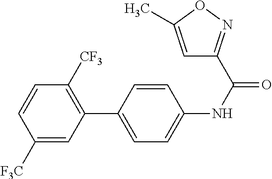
C1(C2=CC=C(NC(=O)C3=NOC(C)=C3)C=C2)=C([CF3])C=CC([F3C])=C1
